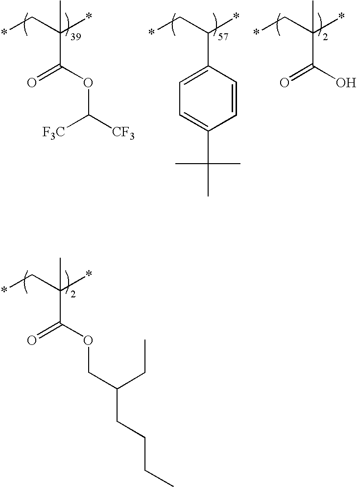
CC(*)(C*)C(OC([CF3])[F3C])=O.C(*)(C*)C1=CC=C(C(C)(C)C)C=C1.CC(*)(C*)C(=O)O.CC(*)(C*)C(OCC(CCCC)CC)=O
